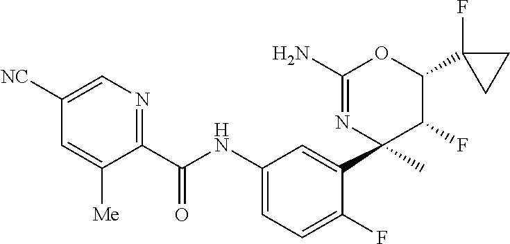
C1(C(NC2=CC=C(F)C(C3(C)C(F)C(C4(F)CC4)OC(N)=N3)=C2)=O)=NC=C([NC])C=C1[Me]
